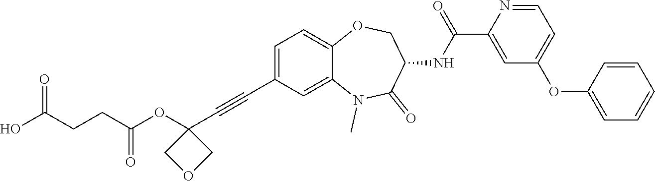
O(C1(C#CC2=CC=C3C(=C2)N(C)C(=O)C(NC(C2=CC(OC4=CC=CC=C4)=CC=N2)=O)CO3)COC1)C(CCC(O)=O)=O
